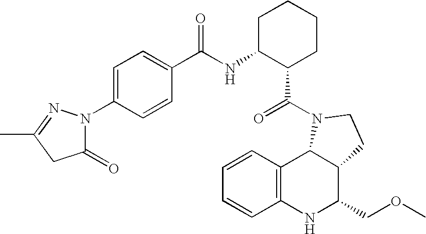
C1=CC2=C(C=C1)NC(COC)C1C2N(C(=O)C2CCCCC2NC(=O)C2=CC=C(N3C(=O)CC(C)=N3)C=C2)CC1
